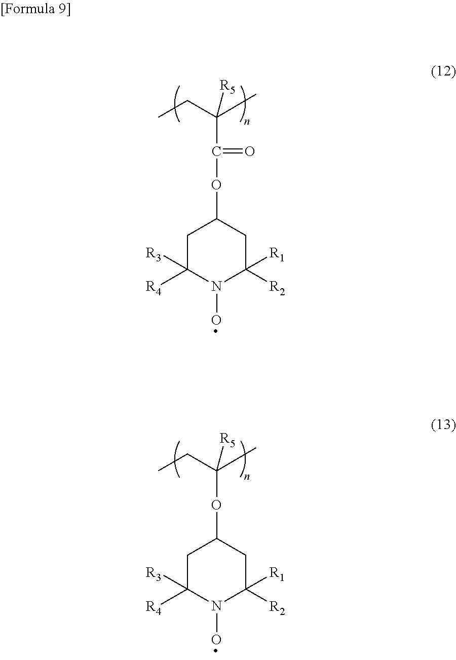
C1C([R3])([R4])N(O)C([R1])([R2])CC1OC(C(CC)(C)[R5])=O.C1C([R3])([R4])N(O)C([R1])([R2])CC1OC(CC)(C)[R5]
